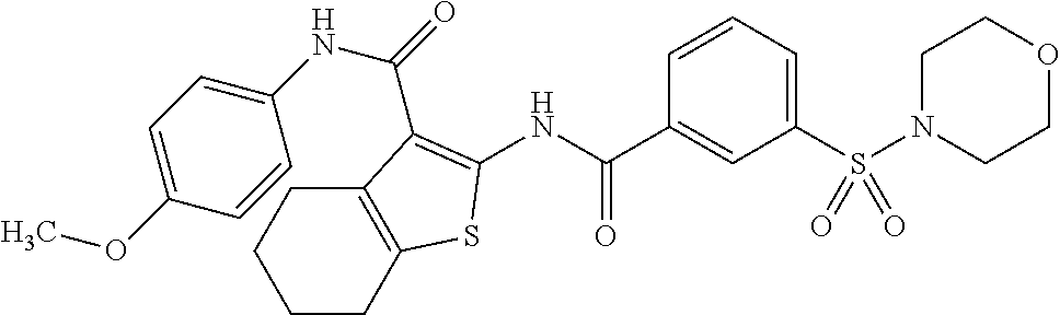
C1CC2=C(CC1)C(C(=O)NC1=CC=C(OC)C=C1)=C(NC(C1=CC(S(N3CCOCC3)(=O)=O)=CC=C1)=O)S2
